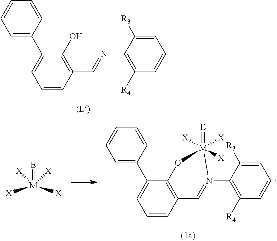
C1=CC=C([R3])C(N=CC2=C(O)C(C3=CC=CC=C3)=CC=C2)=C1[R4].C1(C2=CC=CC3=C2O[M]([X])(=[E])([X])([X])N(C2=C([R4])C=CC=C2[R3])=C3)=CC=CC=C1.[E]=[M]([X])([X])([X])[X]
